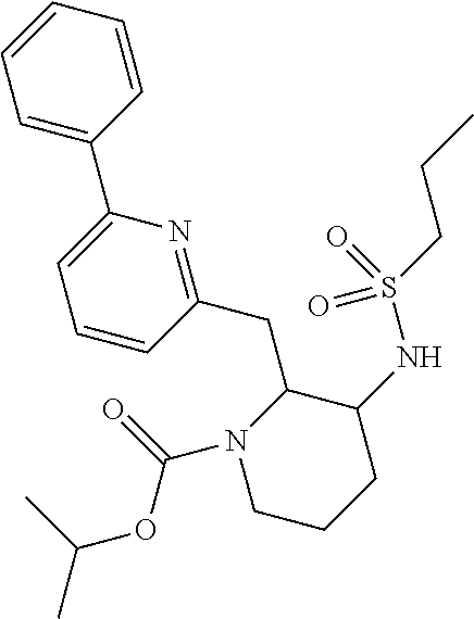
C1CCC(NS(CCC)(=O)=O)C(CC2=NC(C3=CC=CC=C3)=CC=C2)N1C(=O)OC(C)C
